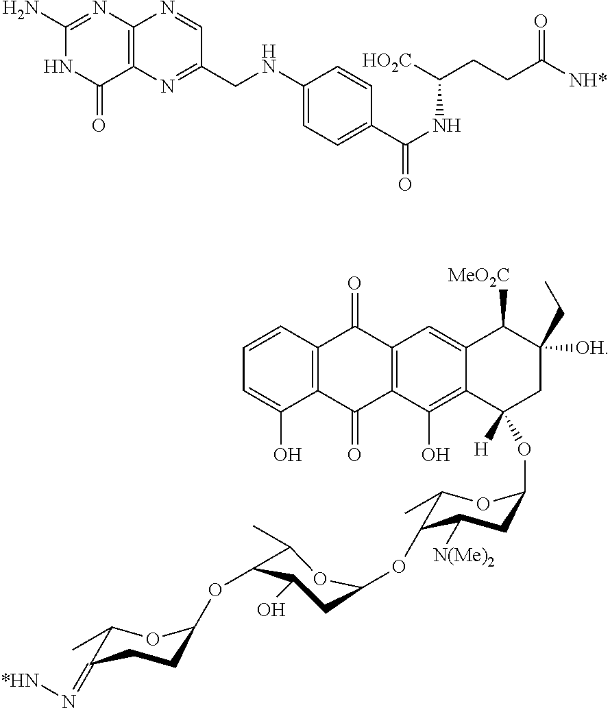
C1(N)=NC2=C(C(=O)N1)N=C(CNC1=CC=C(C(NC(CCC([NH*])=O)[HO2C])=O)C=C1)C=N2.C12=C(C=CC=C1O)C(=O)C1=C(C2=O)C(O)=C2C(=C1)C([MeO2C])C([OH])(CC)CC2([H])OC1CC([N(Me)2])C(OC2CC(O)C(OC3CCC(=N[*HN])C(C)O3)C(C)O2)C(C)O1
